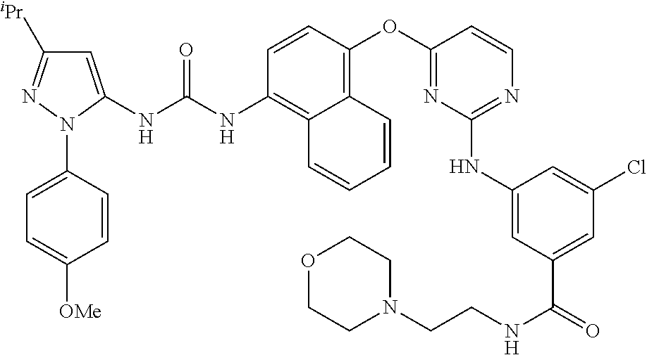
C1=CC(OC2=NC(NC3=CC(C(=O)NCCN4CCOCC4)=CC(Cl)=C3)=NC=C2)=C2C(=C1NC(NC1=CC([iPr])=NN1C1=CC=C([OMe])C=C1)=O)C=CC=C2
